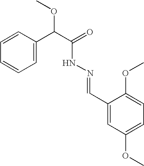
C1=CC(C(C(=O)NN=CC2=CC(OC)=CC=C2OC)OC)=CC=C1
